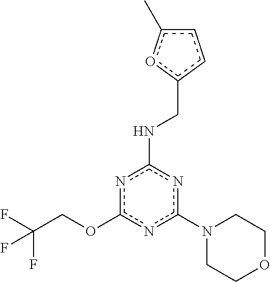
c1(N2CCOCC2)nc(NCc2ccc(C)o2)nc(OCC(F)(F)F)n1
